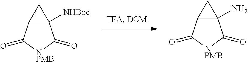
C12([NHBoc])CC1C(=O)[NPMB]C2=O.C12(N)CC1C(=O)[NPMB]C2=O
